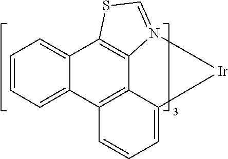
C12=CC=CC=C1C1=C3C4=C2SC=N4[Ir]C3=CC=C1
